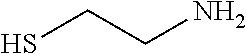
C(CN)S
